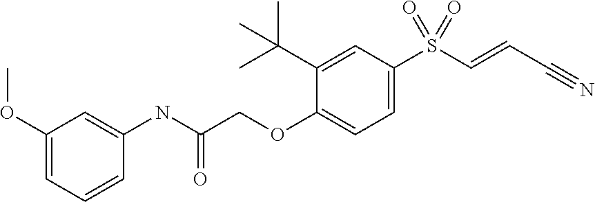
C1=C(S(C=CC#N)(=O)=O)C=C(C(C)(C)C)C(OCC(NC2=CC(OC)=CC=C2)=O)=C1
